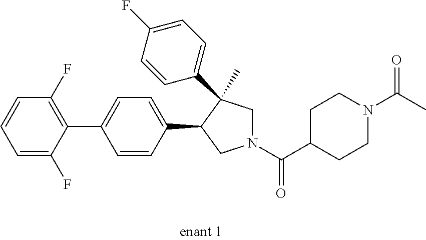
C1(C2=CC=C(C3CN(C(C4CCN(C(C)=O)CC4)=O)CC3(C)C3=CC=C(F)C=C3)C=C2)=C(F)C=CC=C1F
